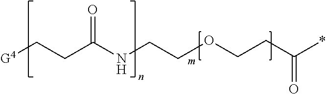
[G4]CCC(=O)NCCOCCC(*)=O
